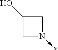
C1(O)CN(->*)C1
